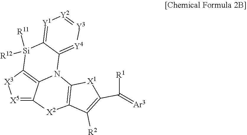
[X5]1=C2C3=C([X3]1)[Si]([R12])([R11])C1=[Y1][Y2]=[Y3][Y4]=C1N3C1=C([X2]2)C([R2])=C(C([R1])=[Ar3])[X1]1
